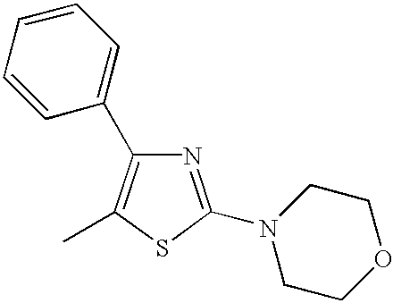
O1CCN(C2=NC(C3=CC=CC=C3)=C(C)S2)CC1
